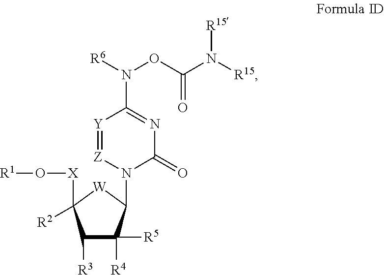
C1([R3])C([R4])([R5])C(N2C(=O)N=C(N([R6])OC(N([R15])[R15])=O)[Y]=[Z]2)[W]C1([R2])[X]O[R1]
